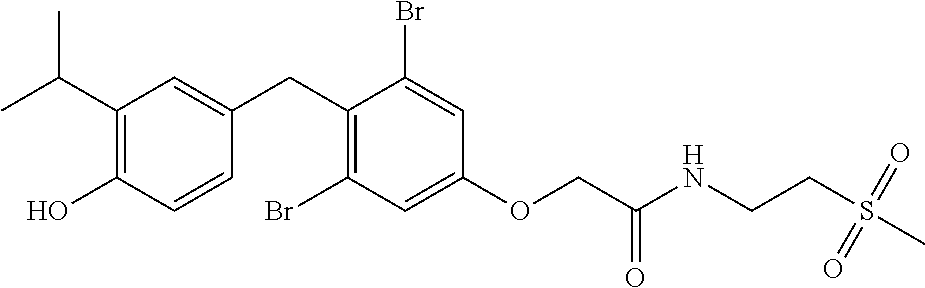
C1(CC2=CC(C(C)C)=C(O)C=C2)=C(Br)C=C(OCC(NCCS(C)(=O)=O)=O)C=C1Br
